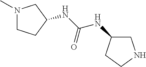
N1(C)CCC(NC(NC2CNCC2)=O)C1
